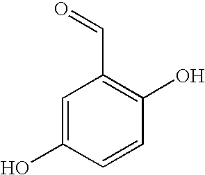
C1=C(O)C=CC(O)=C1C=O
